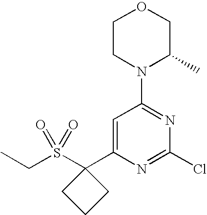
C(C)S(C1(C2=CC(N3C(C)COCC3)=NC(Cl)=N2)CCC1)(=O)=O
